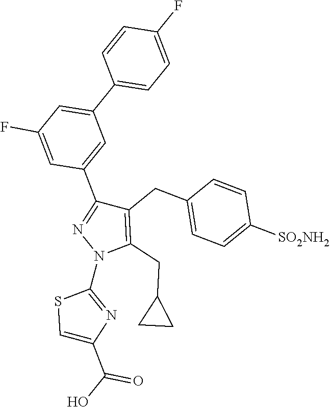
C1=C(C(O)=O)N=C(N2C(CC3CC3)=C(CC3=CC=C([SO2NH2])C=C3)C(C3=CC(C4=CC=C(F)C=C4)=CC(F)=C3)=N2)S1
